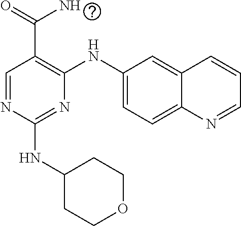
C1(NC2CCOCC2)=NC(NC2=CC=C3C(=C2)C=CC=N3)=C(C(=O)N)C=N1
